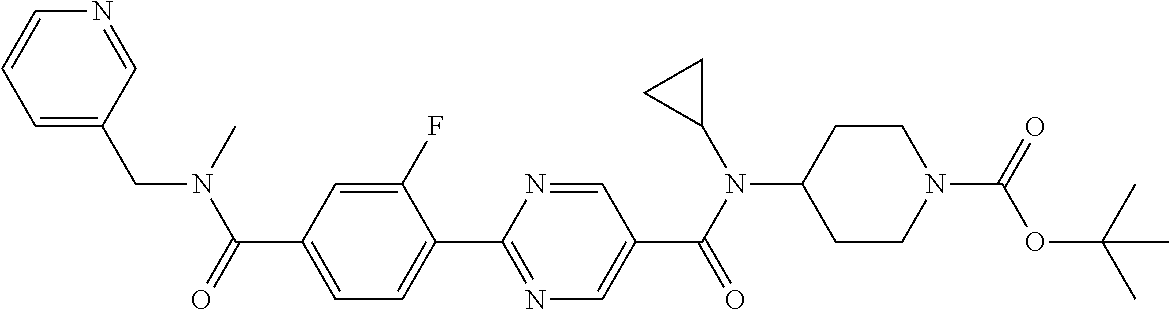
C1(C(=O)N(C)CC2=CC=CN=C2)=CC=C(C2=NC=C(C(N(C3CC3)C3CCN(C(=O)OC(C)(C)C)CC3)=O)C=N2)C(F)=C1
